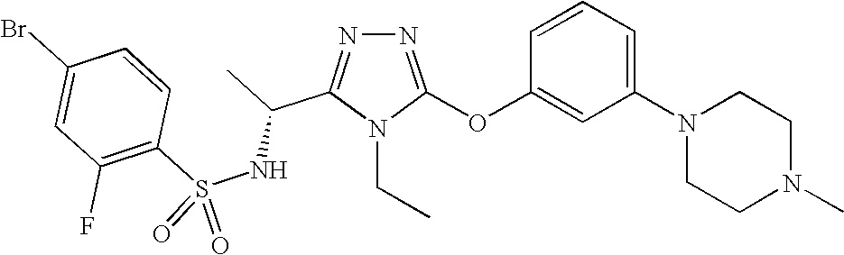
N1=C(OC2=CC(N3CCN(C)CC3)=CC=C2)N(CC)C(C(C)NS(C2=C(F)C=C(Br)C=C2)(=O)=O)=N1
